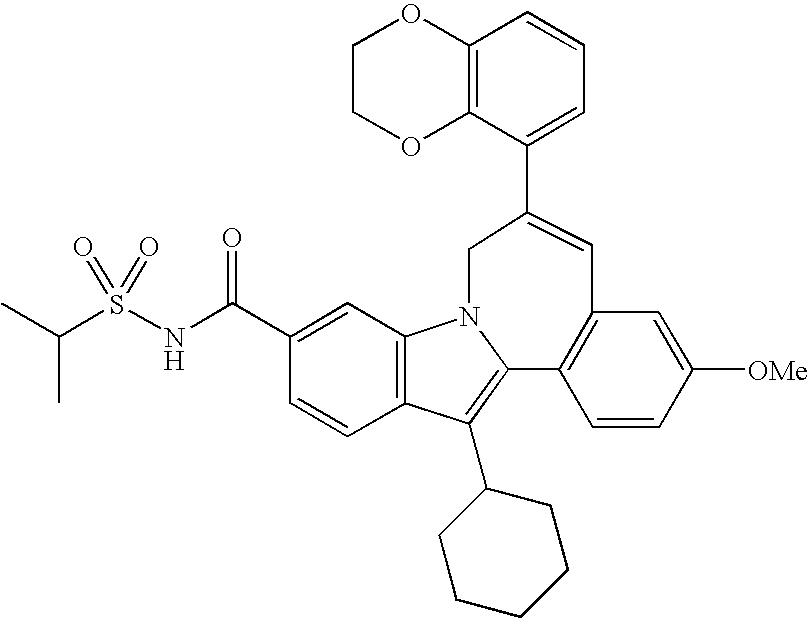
C1(C(NS(C(C)C)(=O)=O)=O)=CC2=C(C=C1)C(C1CCCCC1)=C1N2CC(C2=CC=CC3=C2OCCO3)=CC2=C1C=CC([OMe])=C2
